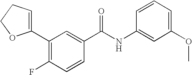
FC1=C(C2=CCCO2)C=C(C(NC2=CC(OC)=CC=C2)=O)C=C1
